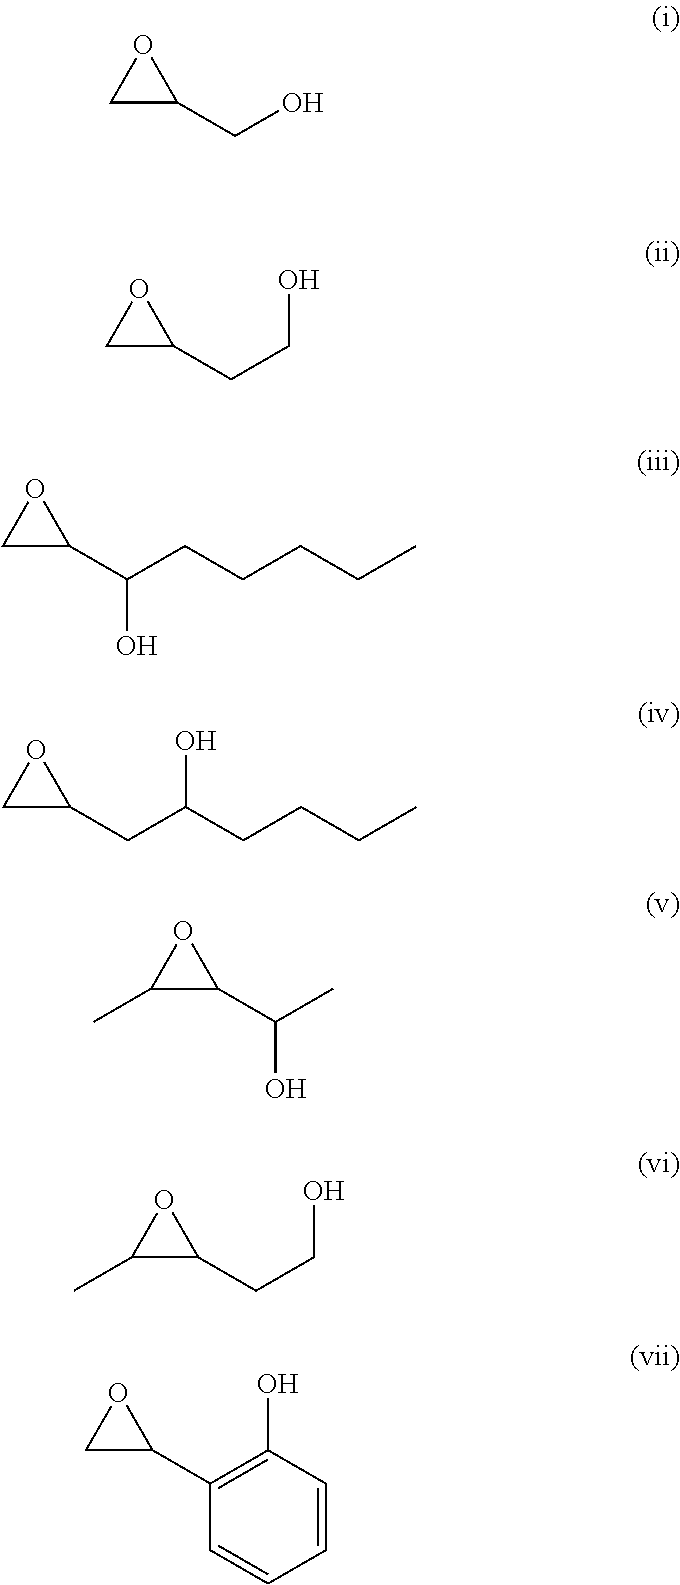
C1C(CO)O1.C1C(CCO)O1.C1C(C(CCCCC)O)O1.C1C(CC(CCCC)O)O1.C1(C)C(C(C)O)O1.C1(C)C(CCO)O1.C1C(C2=C(O)C=CC=C2)O1
